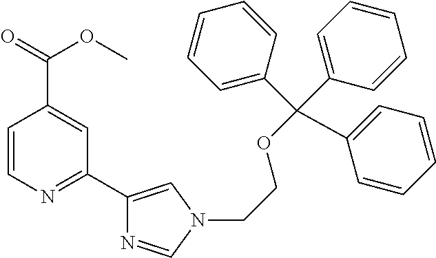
N1(CCOC(C2=CC=CC=C2)(C2=CC=CC=C2)C2=CC=CC=C2)C=C(C2=NC=CC(C(OC)=O)=C2)N=C1
